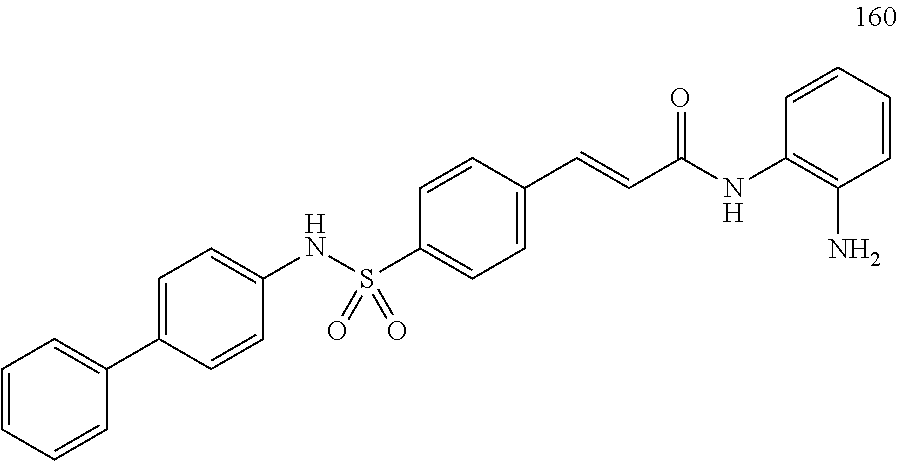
C1(S(NC2=CC=C(C3=CC=CC=C3)C=C2)(=O)=O)=CC=C(C=CC(NC2=C(N)C=CC=C2)=O)C=C1
